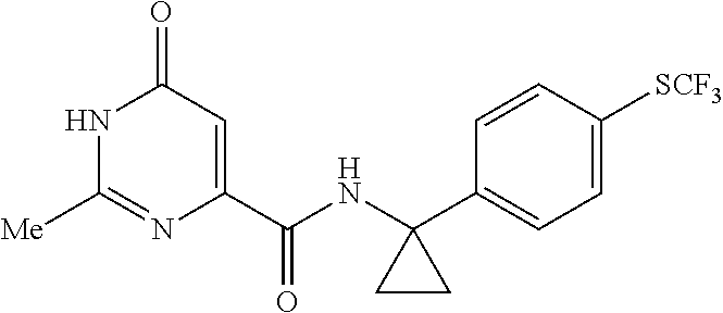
N1C([Me])=NC(C(NC2(C3=CC=C([SCF3])C=C3)CC2)=O)=CC1=O
